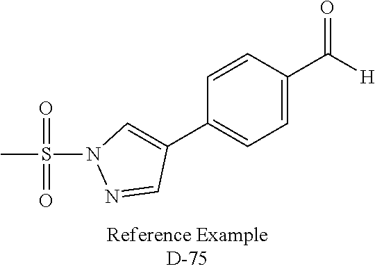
C1=CC(C2=CN(S(C)(=O)=O)N=C2)=CC=C1C([H])=O
